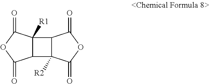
C12C([R2])(C(=O)OC1=O)C1C2([R1])C(=O)OC1=O
